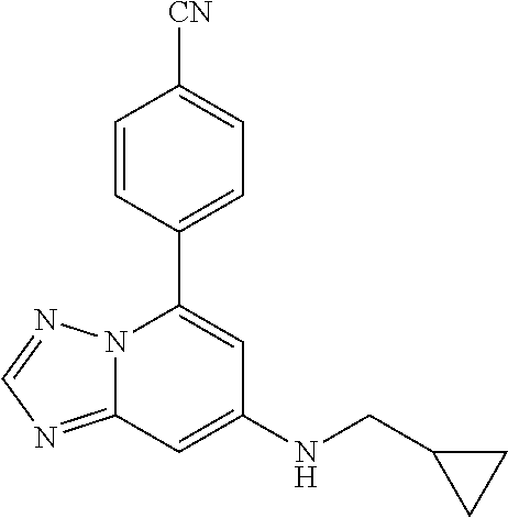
C12=NC=NN1C(C1=CC=C([CN])C=C1)=CC(NCC1CC1)=C2
